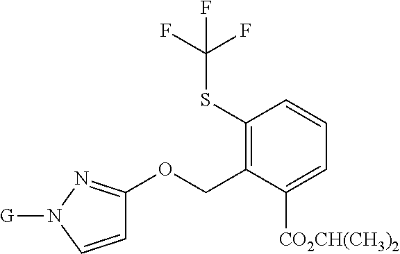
C1(SC(F)(F)F)=C(COC2=NN([G])C=C2)C([CO2CH(CH3)2])=CC=C1
